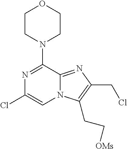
N1=C(N2CCOCC2)C2=NC(CCl)=C(CC[OMs])N2C=C1Cl
